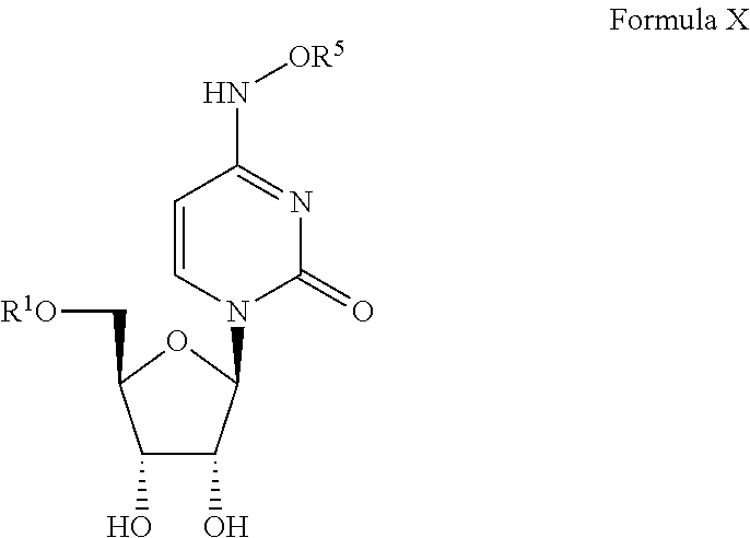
C1(O)C(O)C(N2C(=O)N=C(N[OR5])C=C2)OC1C[R1O]
